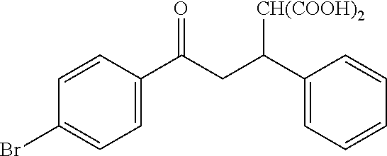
C1=CC(C(CC(C2=CC=CC=C2)[CH(COOH)2])=O)=CC=C1Br
